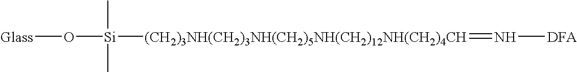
[Glass]O[Si]([(CH2)3NH(CH2)3NH(CH2)5NH(CH2)12NH(CH2)4CH]=N[DFA])(C)C
